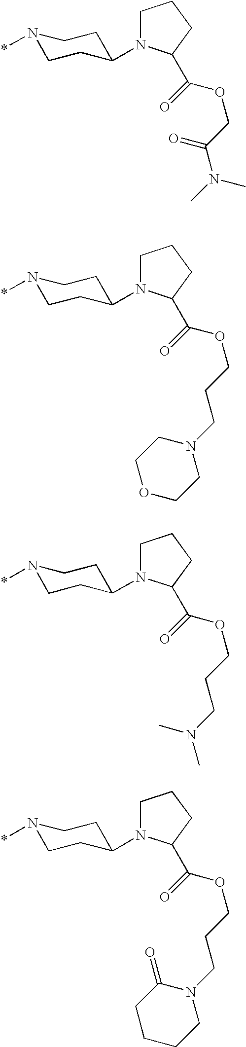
N1(*)CCC(N2CCCC2C(=O)OCC(=O)N(C)C)CC1.N1(*)CCC(N2CCCC2C(=O)OCCCN2CCOCC2)CC1.N1(*)CCC(N2CCCC2C(=O)OCCCN(C)C)CC1.N1(*)CCC(N2CCCC2C(=O)OCCCN2CCCCC2=O)CC1
